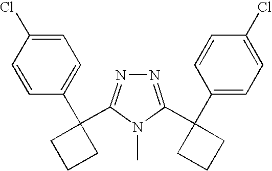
C1=C(Cl)C=CC(C2(C3=NN=C(C4(C5=CC=C(Cl)C=C5)CCC4)N3C)CCC2)=C1
